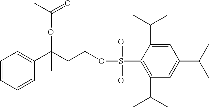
C1(C(CCOS(C2=C(C(C)C)C=C(C(C)C)C=C2C(C)C)(=O)=O)(OC(C)=O)C)=CC=CC=C1
